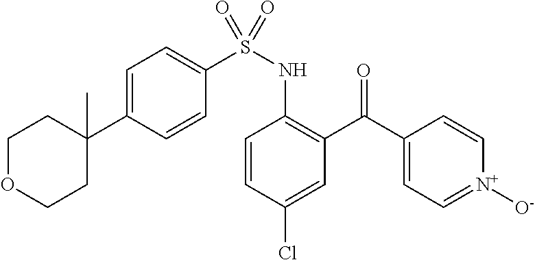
C1=C(C2(C)CCOCC2)C=CC(S(NC2=C(C(C3=CC=[N+]([O-])C=C3)=O)C=C(Cl)C=C2)(=O)=O)=C1
